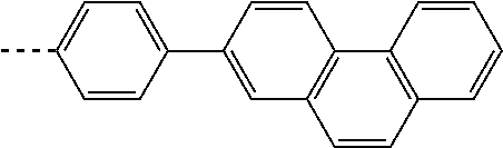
C1=CC(C2=CC3=C(C=C2)C2=C(C=CC=C2)C=C3)=CC=C1C
